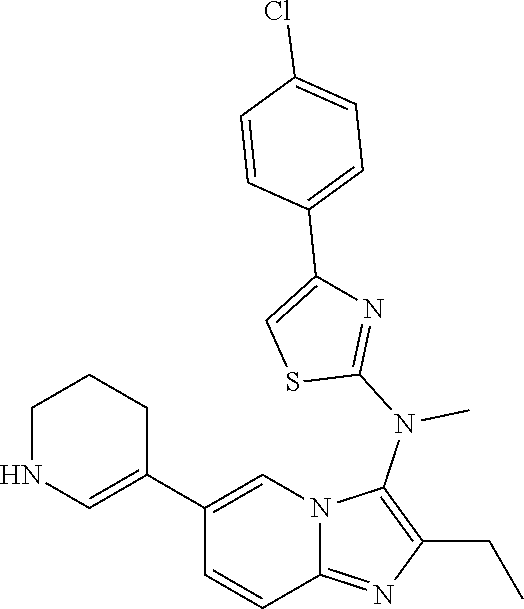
C1NC=C(C2=CN3C(=NC(CC)=C3N(C3=NC(C4=CC=C(Cl)C=C4)=CS3)C)C=C2)CC1
